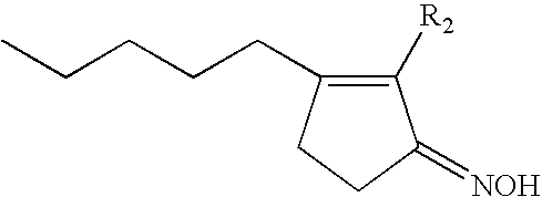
C1([R2])=C(CCCCC)CCC1=[NOH]
